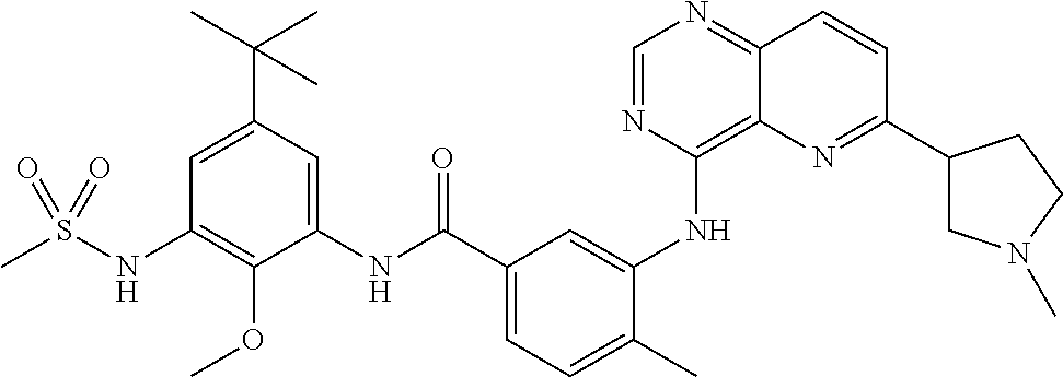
C1=NC(NC2=CC(C(NC3=CC(C(C)(C)C)=CC(NS(C)(=O)=O)=C3OC)=O)=CC=C2C)=C2C(=N1)C=CC(C1CN(C)CC1)=N2
